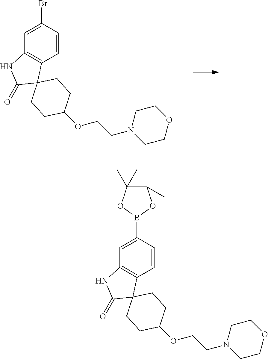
C1=C(Br)C=CC2=C1NC(=O)C21CCC(OCCN2CCOCC2)CC1.C1=C(B2OC(C)(C)C(C)(C)O2)C=CC2=C1NC(=O)C21CCC(OCCN2CCOCC2)CC1
